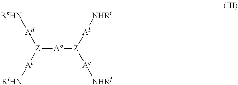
[Z]([Aa][Z]([Ac][NHRj])[Ab][NHRi])([Ae][RlHN])[Ad][RkHN]
